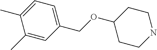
C1NCCC(OCC2=CC=C(C)C(C)=C2)C1
